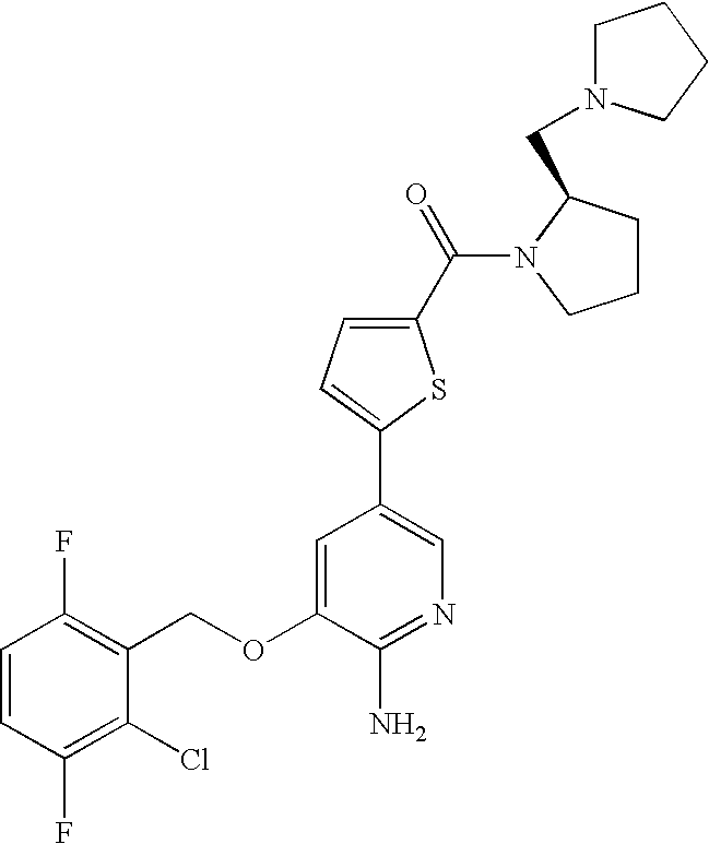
C1=CC(F)=C(Cl)C(COC2=CC(C3=CC=C(C(=O)N4CCCC4CN4CCCC4)S3)=CN=C2N)=C1F
